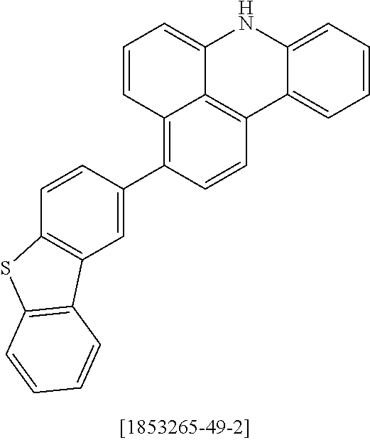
C1=CC2=C(C3=CC4=C(C=C3)SC3=C4C=CC=C3)C=CC3=C2C(=C1)NC1=CC=CC=C31
